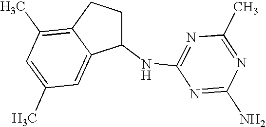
C1(NC2=NC(C)=NC(N)=N2)CCC2=C(C)C=C(C)C=C12
